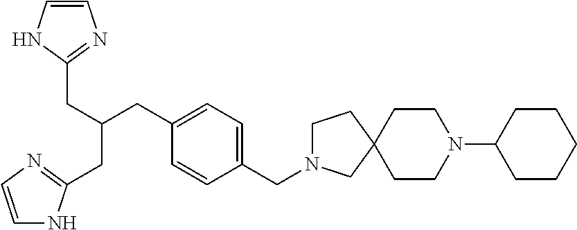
C1=CNC(CC(CC2=NC=CN2)CC2=CC=C(CN3CCC4(C3)CCN(C3CCCCC3)CC4)C=C2)=N1
